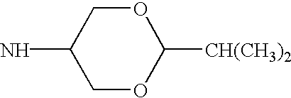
C1OC([CH(CH3)2])OCC1N
